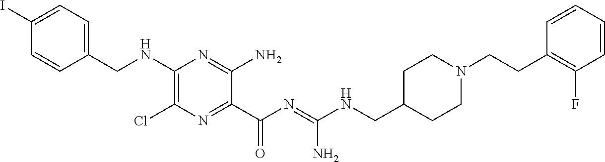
C1=C(I)C=CC(CNC2=C(Cl)N=C(C(N=C(NCC3CCN(CCC4=C(F)C=CC=C4)CC3)N)=O)C(N)=N2)=C1
